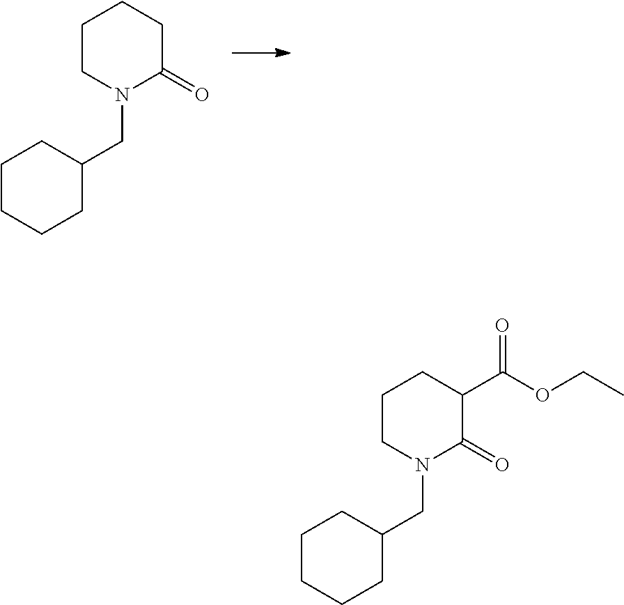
C1CN(CC2CCCCC2)C(=O)CC1.C1CN(CC2CCCCC2)C(=O)C(C(OCC)=O)C1
